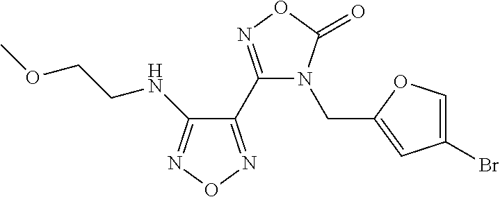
C1(Br)=COC(CN2C(C3=NON=C3NCCOC)=NOC2=O)=C1
